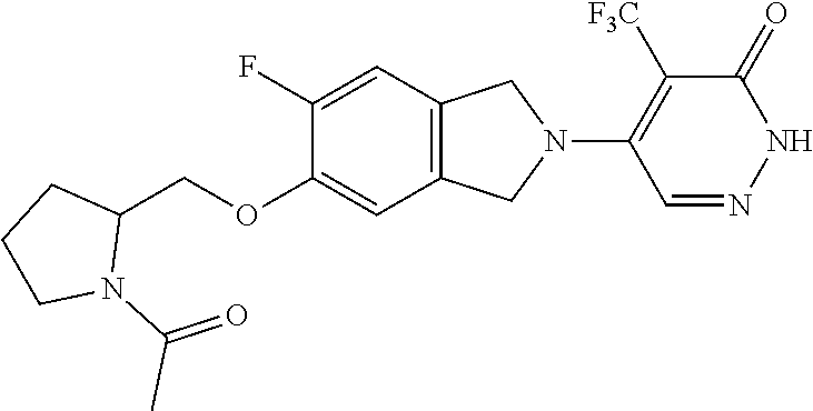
C1(F)=CC2=C(C=C1OCC1CCCN1C(=O)C)CN(C1=C([F3C])C(=O)NN=C1)C2
